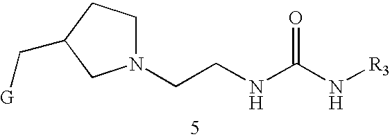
N1(CCNC(N[R3])=O)CCC(C[G])C1
